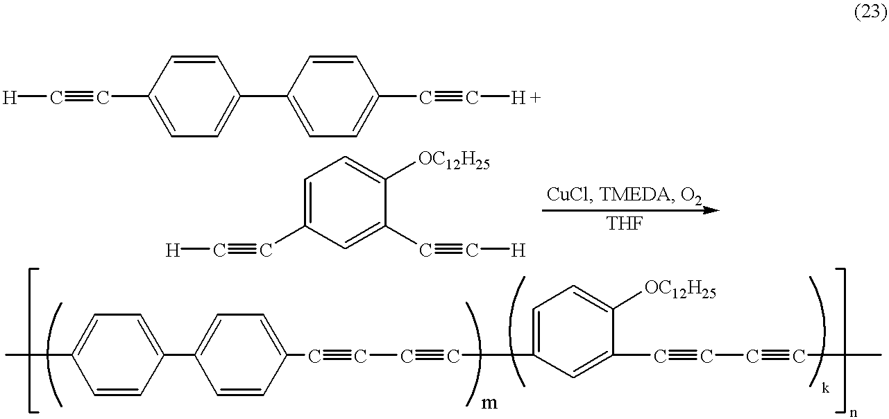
[H]C#CC1=CC=C(C2=CC=C(C#C[H +])C=C2)C=C1.[H]C#CC1=CC=C([OC12H25])C(C#C[H])=C1.C1(C2=CC=C(C#CC#CC3=CC=C([OC12H25])C(C#CC#CC)=C3)C=C2)=CC=C(C)C=C1
